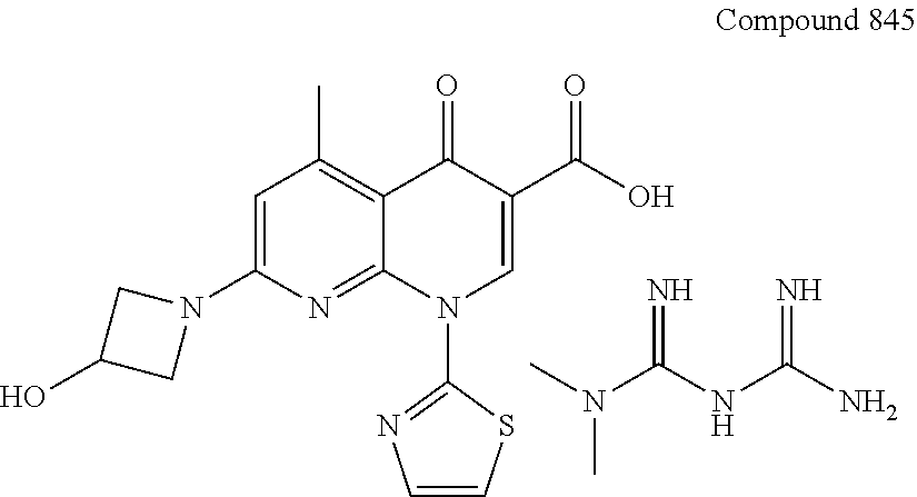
OC1CN(C2=CC(C)=C3C(=N2)N(C2=NC=CS2)C=C(C(O)=O)C3=O)C1.CN(C(NC(N)=N)=N)C
